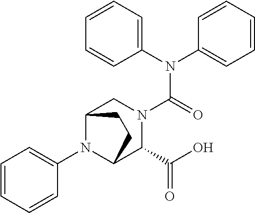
C1(N(C2=CC=CC=C2)C(=O)N2CC3N(C4=CC=CC=C4)C(C2C(O)=O)CC3)=CC=CC=C1
